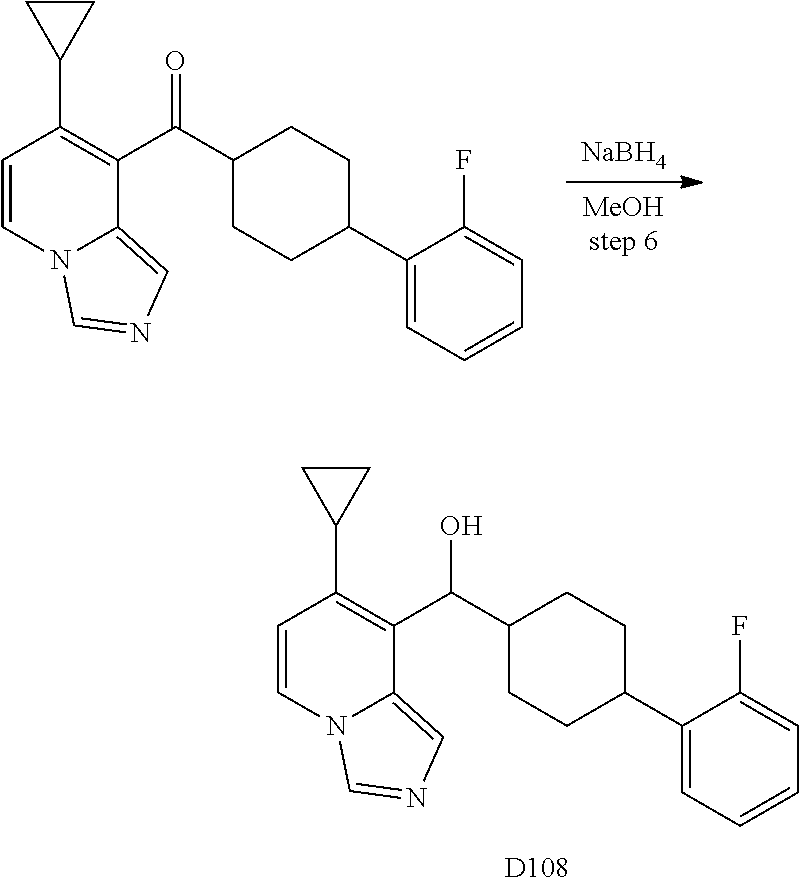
C1=CN2C(=CN=C2)C(C(O)C2CCC(C3=CC=CC=C3F)CC2)=C1C1CC1.[D108].[NaBH4].[MeOHstep 6].C1=CN2C(=CN=C2)C(C(=O)C2CCC(C3=CC=CC=C3F)CC2)=C1C1CC1
